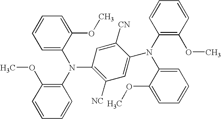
C1=C(N(C2=C(OC)C=CC=C2)C2=C([NC])C=C(N(C3=C(OC)C=CC=C3)C3=CC=CC=C3OC)C([CN])=C2)C(OC)=CC=C1
